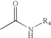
CC(N[R4])=O
